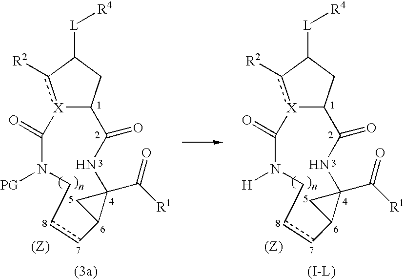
[X]12c([R2])C([L][R4])CC1C(=O)NC1(C([R1])=O)CC1ccCN([PG])C2=O.[X]12c([R2])C([L][R4])CC1C(=O)NC1(C([R1])=O)CC1ccCN([H])C2=O
